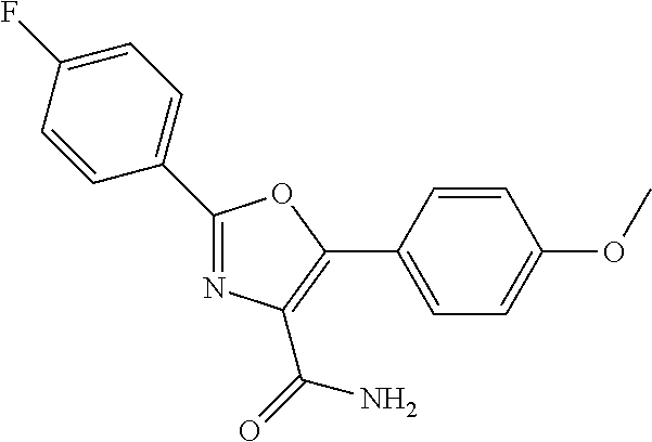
N1=C(C2=CC=C(F)C=C2)OC(C2=CC=C(OC)C=C2)=C1C(=O)N
